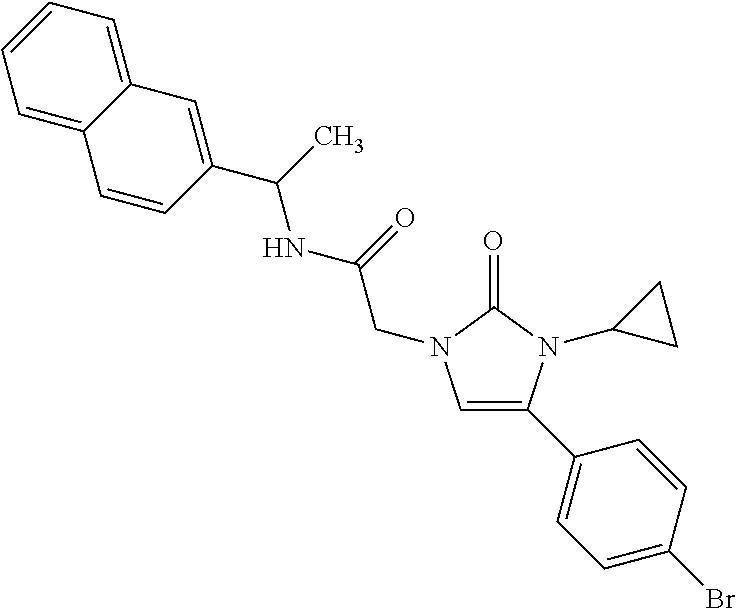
C1=C(C2=CC=C(Br)C=C2)N(C2CC2)C(=O)N1CC(=O)NC(C)C1=CC2=CC=CC=C2C=C1
